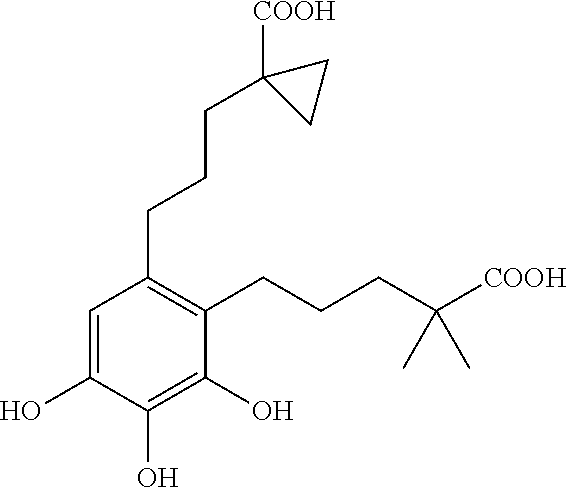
C1(O)=CC(CCCC2([COOH])CC2)=C(CCCC(C)(C)[COOH])C(O)=C1O
